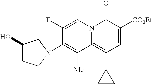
C1(N2CCC(O)C2)=C([Me])C2=C(C3CC3)C=C([CO2Et])C(=O)N2C=C1F
